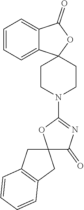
C1CN(C2=NC(=O)C3(O2)CC2=C(C3)C=CC=C2)CCC12C1=CC=CC=C1C(=O)O2
